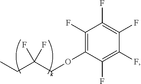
CCC(COC1=C(F)C(F)=C(F)C(F)=C1F)(F)F
